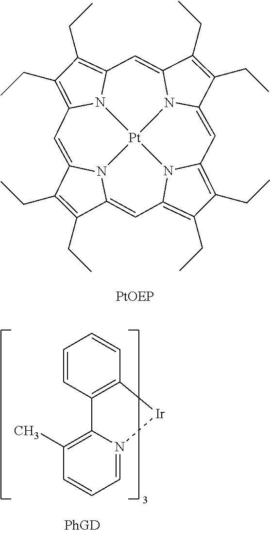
C12=CC3=C(CC)C(CC)=C4N3[Pt]35N1C(=CC1=C(CC)C(CC)=C(N13)C=C1N5C(=C4)C(CC)=C1CC)C(CC)=C2CC.C1(C)=C2N(=CC=C1)[Ir]C1=C2C=CC=C1
